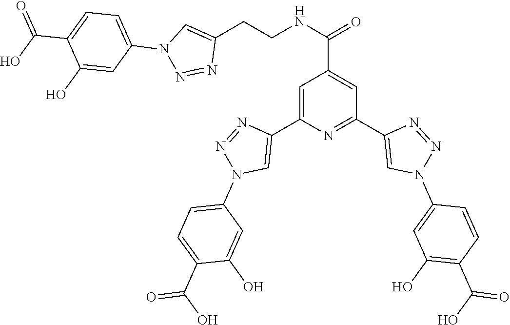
C1=C(C2=CN(C3=CC=C(C(O)=O)C(O)=C3)N=N2)N=C(C2=CN(C3=CC(O)=C(C(O)=O)C=C3)N=N2)C=C1C(NCCC1=CN(C2=CC=C(C(O)=O)C(O)=C2)N=N1)=O
